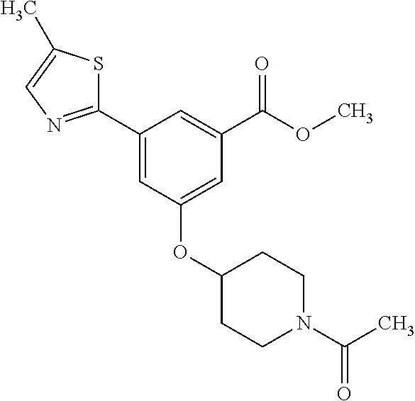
O(C(C1=CC(C2=NC=C(C)S2)=CC(OC2CCN(C(C)=O)CC2)=C1)=O)C
